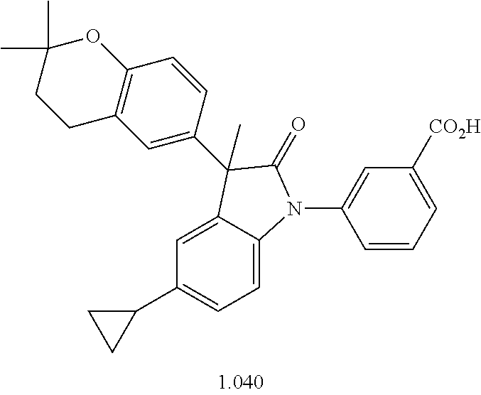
C1=C2C(=CC=C1C1CC1)N(C1=CC([CO2H])=CC=C1)C(=O)C2(C1=CC2=C(C=C1)OC(C)(C)CC2)C
